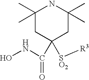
C1(C)(C)CC(C(NO)=O)([SO2][R3])CC(C)(C)N1
